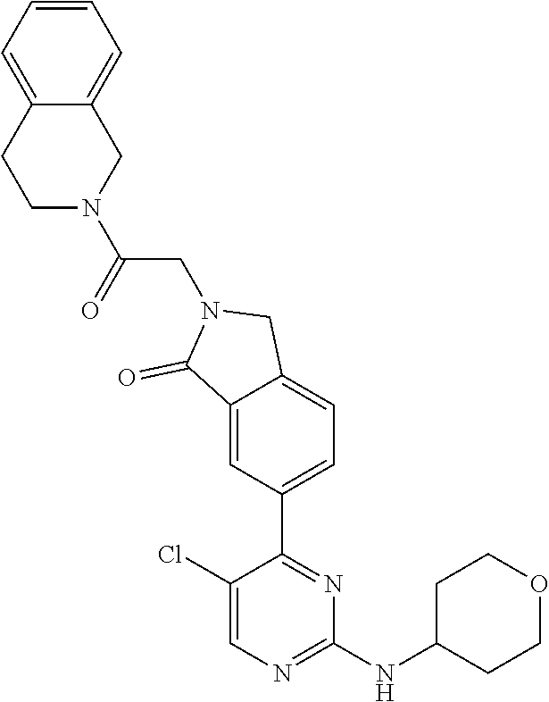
C1(Cl)=CN=C(NC2CCOCC2)N=C1C1=CC=C2C(=C1)C(=O)N(CC(N1CC3=CC=CC=C3CC1)=O)C2
